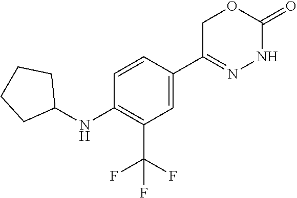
O1CC(C2=CC(C(F)(F)F)=C(NC3CCCC3)C=C2)=NNC1=O
